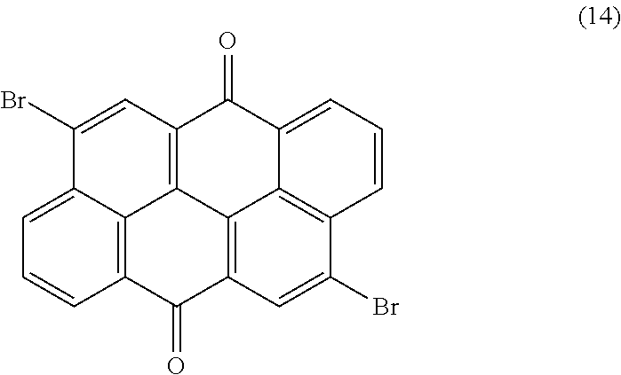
O=C1C2=C3C4=C(C(=O)C5=C3C(=CC=C5)C(Br)=C2)C=C(Br)C2=C4C1=CC=C2
